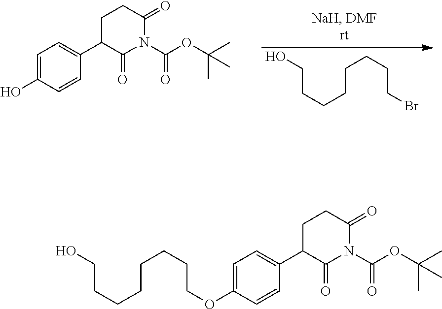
OCCCCCCCCBr.C1=C(O)C=CC(C2C(=O)N(C(OC(C)(C)C)=O)C(=O)CC2)=C1.C1=C(OCCCCCCCCO)C=CC(C2C(=O)N(C(OC(C)(C)C)=O)C(=O)CC2)=C1
